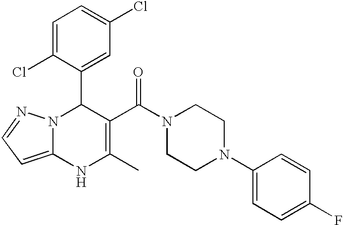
C1=C(Cl)C(C2N3C(=CC=N3)NC(C)=C2C(N2CCN(C3=CC=C(F)C=C3)CC2)=O)=CC(Cl)=C1
